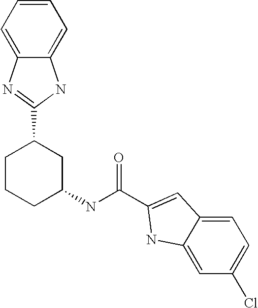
C1=C2C(=CC=C1Cl)C=C(C(NC1CC(C3=NC4=CC=CC=C4N3)CCC1)=O)N2
